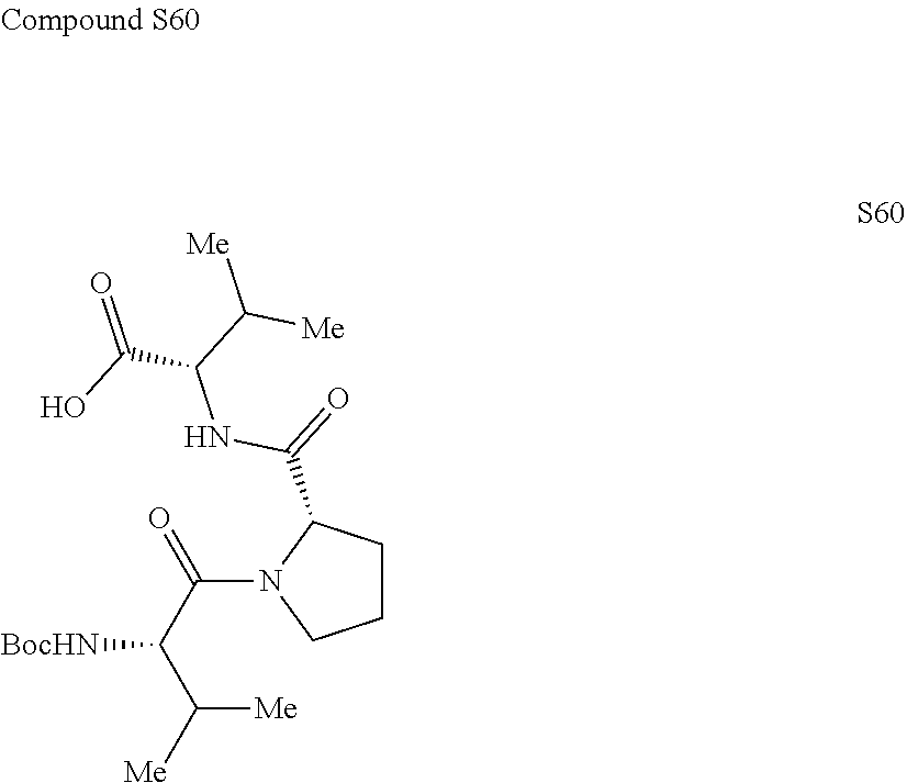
[BocHN]C(C(=O)N1CCCC1C(=O)NC(C(O)=O)C([Me])[Me])C([Me])[Me]
